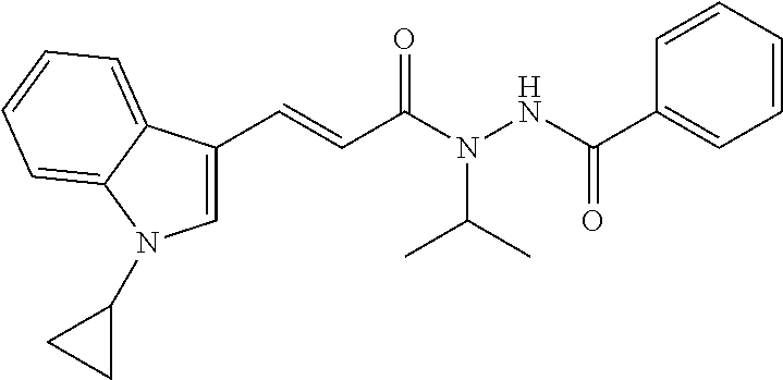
C1=CC=CC=C1C(NN(C(C=CC1=CN(C2CC2)C2=CC=CC=C12)=O)C(C)C)=O
